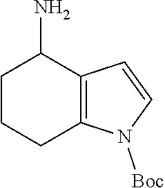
C12=C(CCCC1N)N([Boc])C=C2
